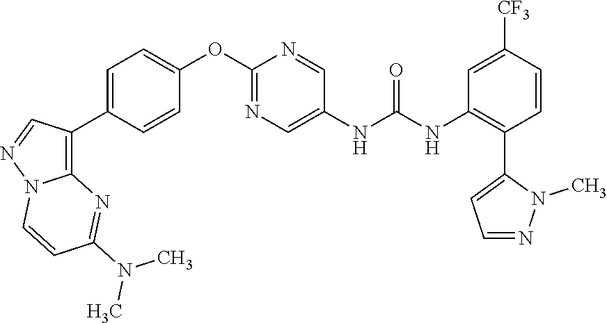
C1=C(C2=C3N(N=C2)C=CC(N(C)C)=N3)C=CC(OC2=NC=C(NC(NC3=C(C4=CC=NN4C)C=CC([CF3])=C3)=O)C=N2)=C1
